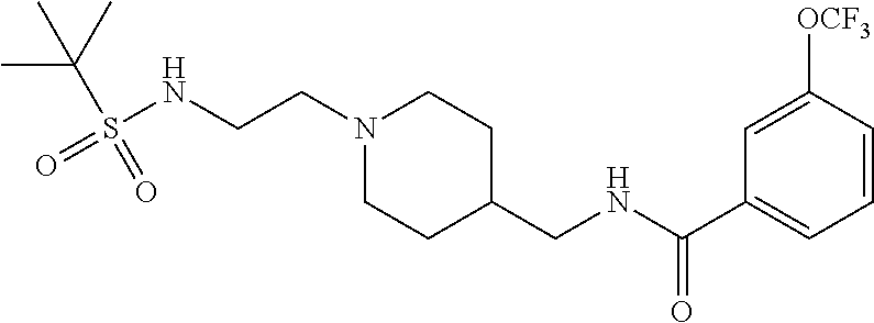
CC(C)(S(=O)(NCCN1CCC(CNC(C2=CC=CC([OCF3])=C2)=O)CC1)=O)C
